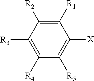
C1([R1])=C([R2])C([R3])=C([R4])C([R5])=C1[X]
